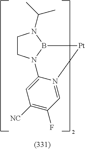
C1CN2B(N1C(C)C)[Pt]N1=CC(F)=C([NC])C=C21
